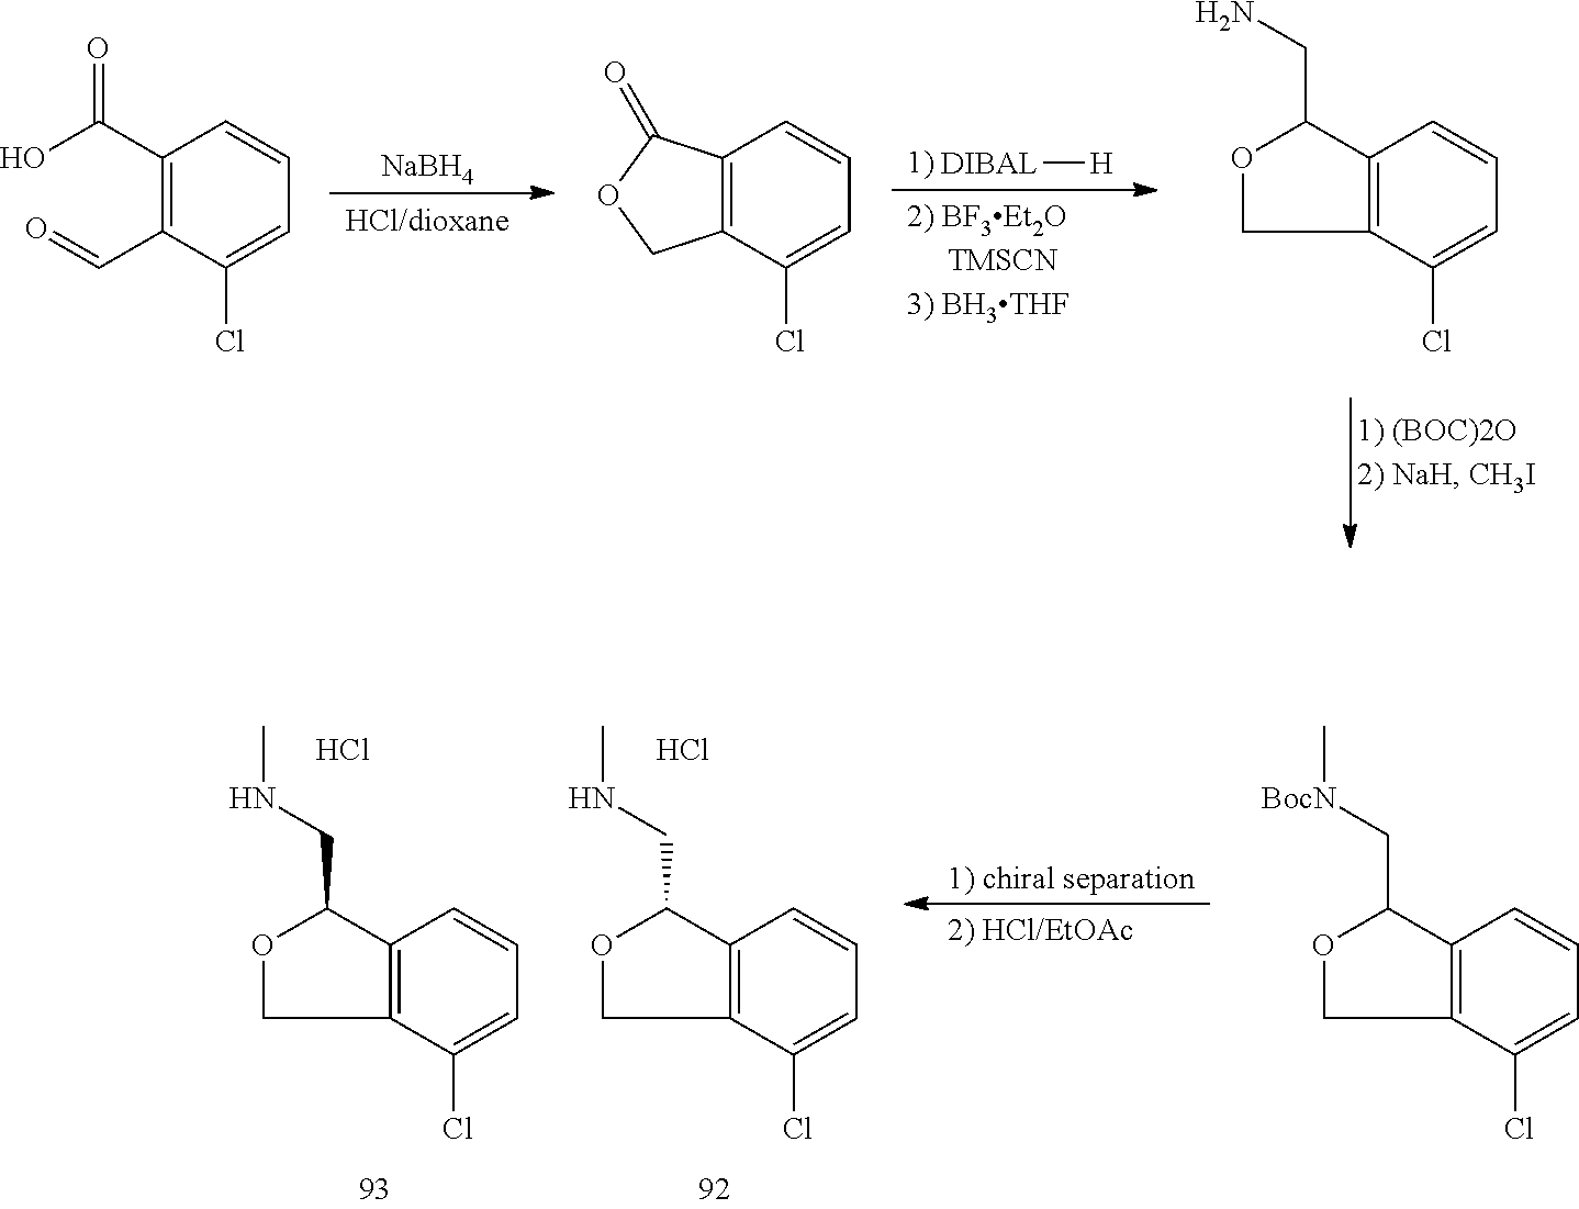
[NaBH4].[HCl/dioxane].[DIBAL][H].C1(C(O)=O)=C(C=O)C(Cl)=CC=C1.C12=C(C(Cl)=CC=C1)COC2=O.C12=C(C(Cl)=CC=C1)COC2CN.C12=C(C(Cl)=CC=C1)COC2CNC.Cl.C12=C(C(Cl)=CC=C1)COC2CNC.Cl.C12=C(C(Cl)=CC=C1)COC2C[BocN]C
